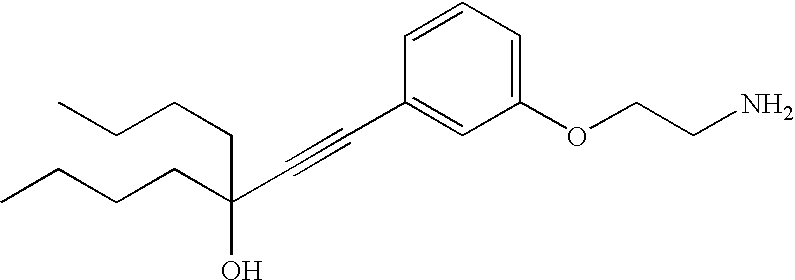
C1(OCCN)=CC=CC(C#CC(CCCC)(O)CCCC)=C1
